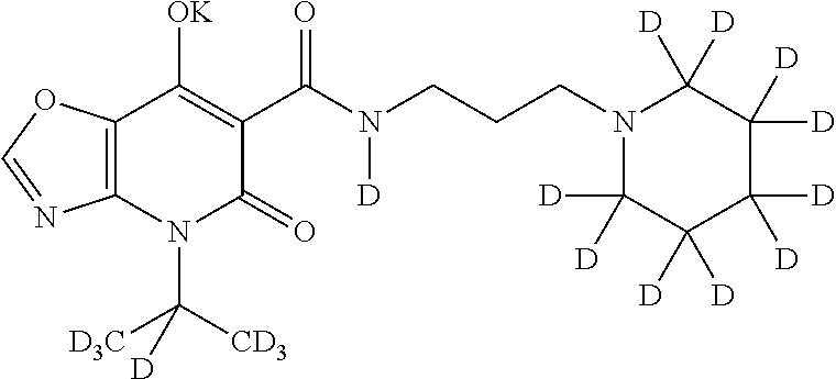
C12=C(N(C([D3C])([CD3])[D])C(=O)C(C(N(CCCN3C([D])([D])C([D])([D])C([D])([D])C([D])([D])C3([D])[D])[D])=O)=C1[OK])N=CO2
